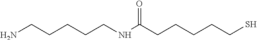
C(CCNC(CCCCCS)=O)CCN
